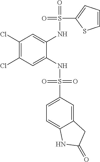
C1(Cl)=C(Cl)C=C(NS(=O)(=O)C2=CC=C3C(=C2)CC(=O)N3)C(NS(=O)(C2=CC=CS2)=O)=C1
